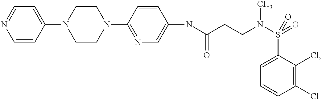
N(C(CCN(S(C1=CC=CC(Cl)=C1Cl)(=O)=O)C)=O)C1=CN=C(N2CCN(C3=CC=NC=C3)CC2)C=C1
